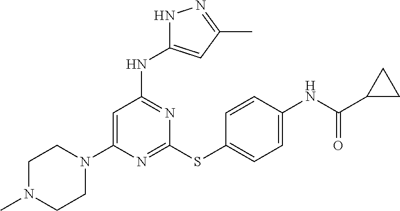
C1N(C)CCN(C2=CC(NC3=CC(C)=NN3)=NC(SC3=CC=C(NC(C4CC4)=O)C=C3)=N2)C1
